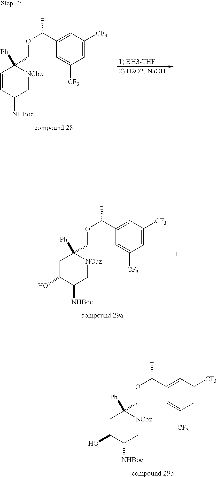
C1=C([CF3])C=C(C(OCC2([Ph])CC(O)C([NHBoc])C[NCbz]2)C)C=C1[CF3].C1=C([CF3])C=C(C(OCC2([Ph])CC(O)C([NHBoc])C[NCbz]2)C)C=C1[CF3].C1=C([CF3])C=C(C(OCC2([Ph])C=CC([NHBoc])C[NCbz]2)C)C=C1[CF3]
